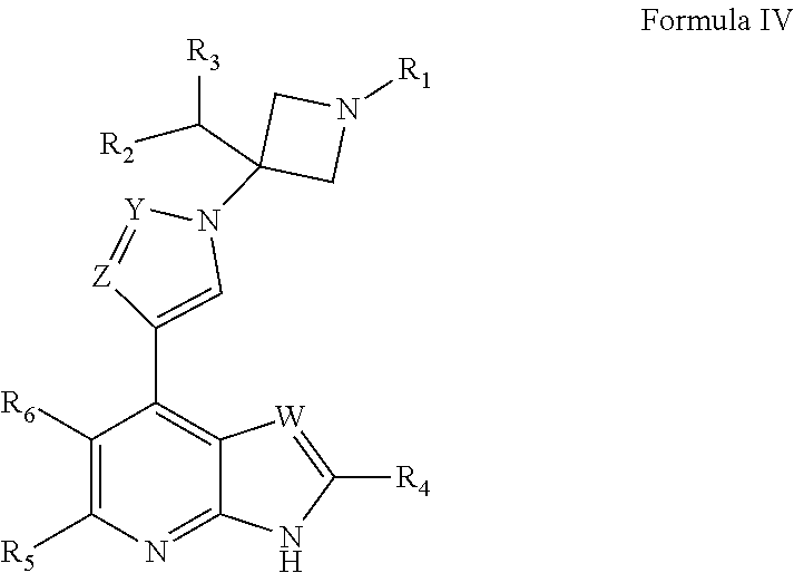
C1([R6])=C([R5])N=C2C(=C1C1=CN(C3(C([R3])[R2])CN([R1])C3)[Y]=[Z]1)[W]=C([R4])N2
